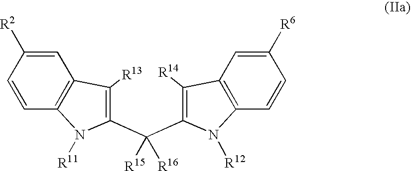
C1=C([R2])C=CC2=C1C([R13])=C(C(C1=C([R14])C3=C(C=CC([R6])=C3)N1[R12])([R15])[R16])N2[R11]
